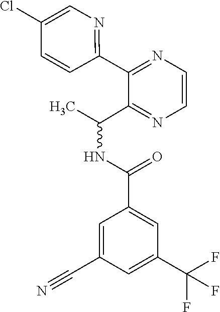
C(NC(C)C1=NC=CN=C1C1=NC=C(Cl)C=C1)(C1=CC(C(F)(F)F)=CC(C#N)=C1)=O
